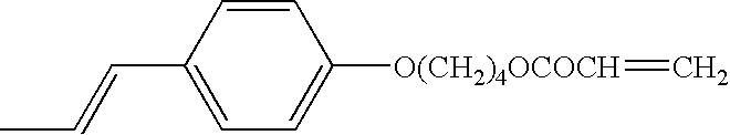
C1(C=CC)=CC=C([O(CH2)4OCOCH]=C)C=C1
